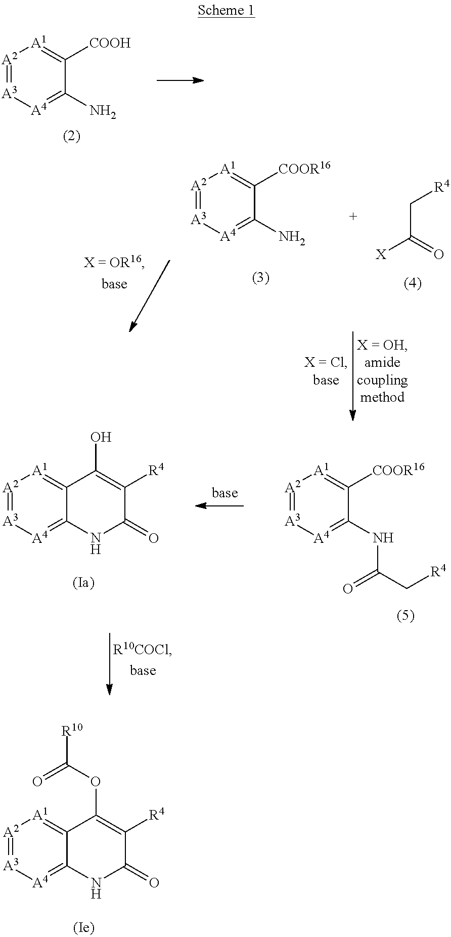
[A2]1=[A3][A4]=C(N)C([COOH])=[A1]1.[A2]1=[A3][A4]=C(NC(C[R4])=O)C([COOR16])=[A1]1.[A2]1=[A3][A4]=C2C(=[A1]1)C(O)=C([R4])C(=O)N2.[A2]1=[A3][A4]=C2C(=[A1]1)C(OC(=O)[R10])=C([R4])C(=O)N2.[X]C(=O)C[R4].[A2]1=[A3][A4]=C(N)C([COOR16])=[A1]1
